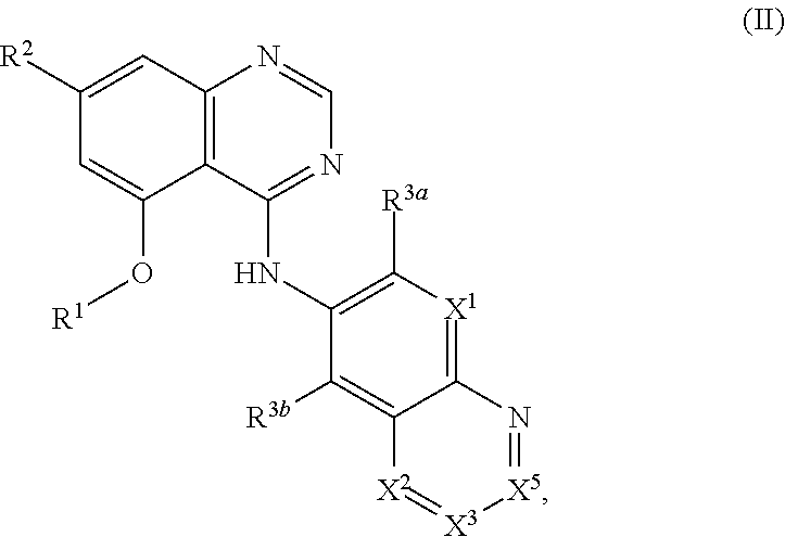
C1=C(O[R1])C2=C(C=C1[R2])N=CN=C2NC1=C([R3a])[X1]=C2C(=C1[R3b])[X2]=[X3][X5]=N2
